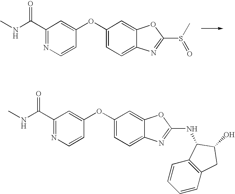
C1(C(NC)=O)=NC=CC(OC2=CC=C3C(=C2)OC(S(C)=O)=N3)=C1.C1(C(NC)=O)=NC=CC(OC2=CC=C3C(=C2)OC(NC2C4=C(C=CC=C4)CC2O)=N3)=C1
